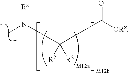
C(C([ORx])=O)(N([Rx])C)([R2])[R2]
